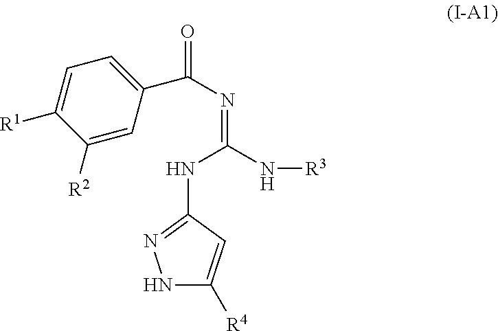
C1([R2])=CC(C(N=C(N[R3])NC2=NNC([R4])=C2)=O)=CC=C1[R1]
